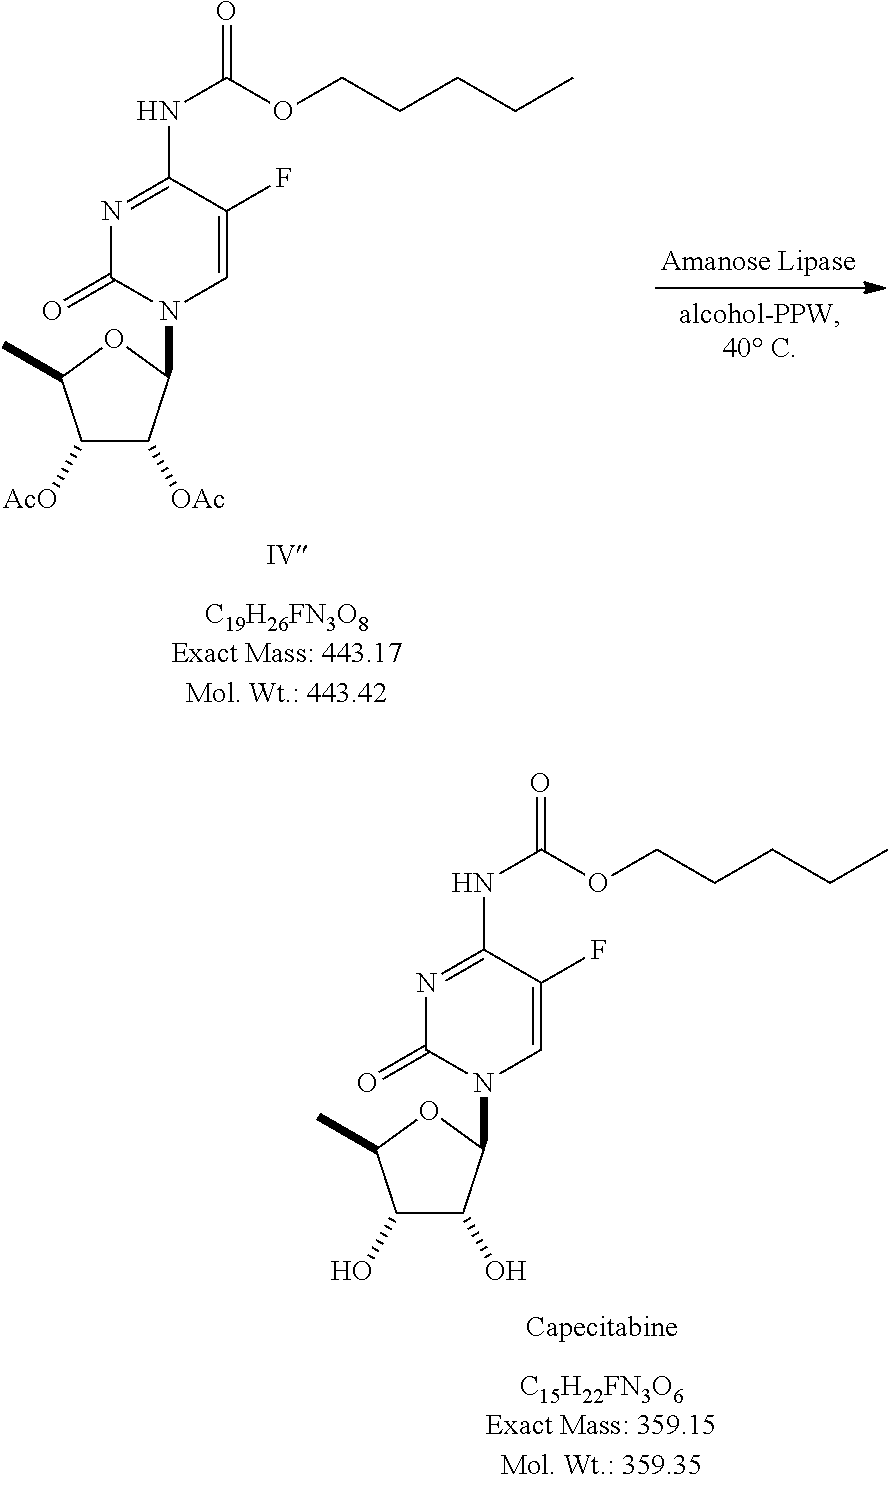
C(OCCCCC)(=O)NC1=NC(=O)N(C2C(O)C(O)C(C)O2)C=C1F.C(OCCCCC)(=O)NC1=NC(=O)N(C2C([OAc])C([AcO])C(C)O2)C=C1F
